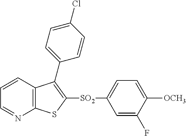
C1=CC2=C(N=C1)SC([SO2]C1=CC=C([OCH3])C(F)=C1)=C2C1=CC=C(Cl)C=C1
